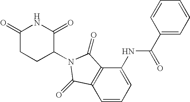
C1(=O)CCC(N2C(=O)C3=C(C=CC=C3NC(C3=CC=CC=C3)=O)C2=O)C(=O)N1
